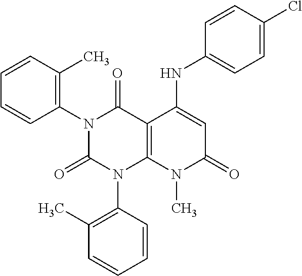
C1(N2C(=O)N(C3=C(C)C=CC=C3)C3=C(C2=O)C(NC2=CC=C(Cl)C=C2)=CC(=O)N3C)=C(C)C=CC=C1
